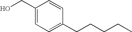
C1(CO)=CC=C(CCCCC)C=C1
